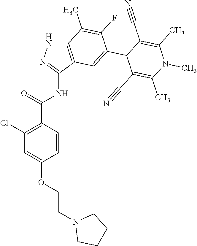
C12=C(C(NC(C3=C(Cl)C=C(OCCN4CCCC4)C=C3)=O)=NN1)C=C(C1C(C#N)=C(C)N(C)C(C)=C1C#N)C(F)=C2C
